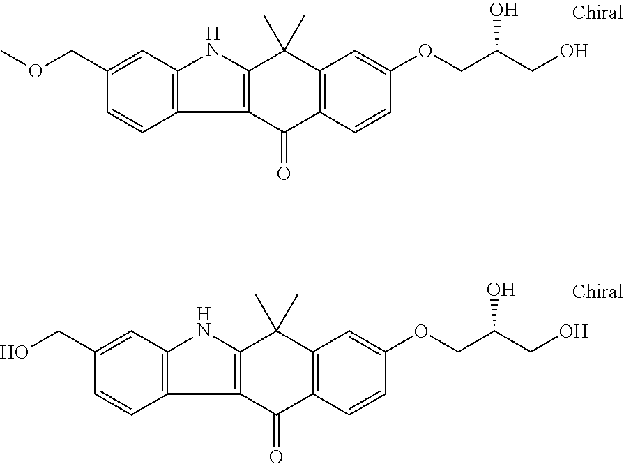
C12=C(C(=O)C3=C(C1(C)C)C=C(OCC(CO)O)C=C3)C1=C(N2)C=C(COC)C=C1.C12=C(C(=O)C3=C(C1(C)C)C=C(OCC(CO)O)C=C3)C1=C(N2)C=C(CO)C=C1
